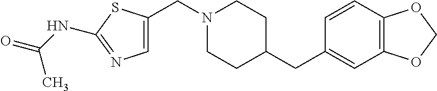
C1=CC2=C(C=C1CC1CCN(CC3=CN=C(NC(C)=O)S3)CC1)OCO2
